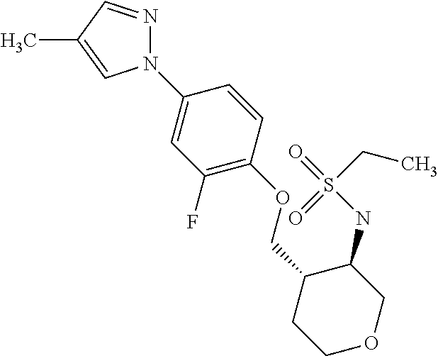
N1(C2=CC(F)=C(OCC3CCOCC3NS(CC)(=O)=O)C=C2)N=CC(C)=C1
